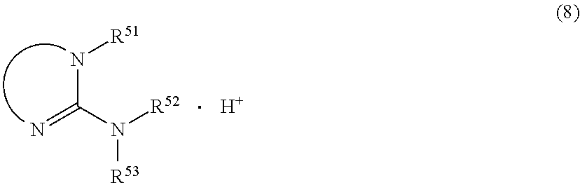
[H].C(N([R52])[R53])(=N)N[R51]
